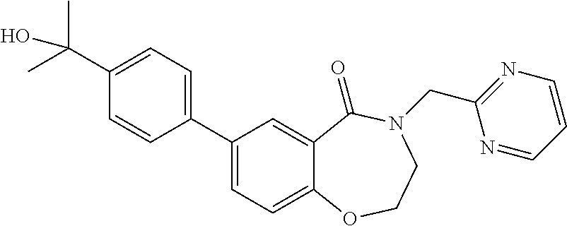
C1=C(C(C)(C)O)C=CC(C2=CC=C3C(=C2)C(=O)N(CC2=NC=CC=N2)CCO3)=C1
